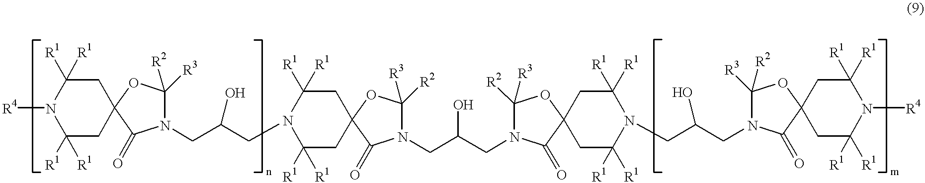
[R4]N1C([R1])([R1])CC2(CC1([R1])[R1])C(=O)N(CC(CN1C([R1])([R1])CC3(CC1([R1])[R1])C(=O)N(CC(CN1C([R3])([R2])OC4(C1=O)CC([R1])([R1])N(CC(O)CN1C([R2])([R3])OC5(C1=O)CC([R1])([R1])N([R4])C([R1])([R1])C5)C([R1])([R1])C4)O)C([R3])([R2])O3)O)C([R2])([R3])O2
